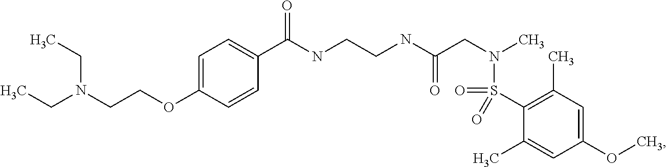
C1(C(NCCNC(CN(C)S(C2=C(C)C=C(OC)C=C2C)(=O)=O)=O)=O)=CC=C(OCCN(CC)CC)C=C1
